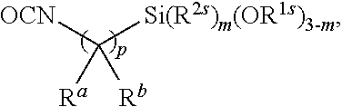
[OCN]C([Si(R2s)m(OR1s)3-m])([Ra])[Rb]
